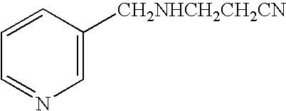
C1=CC([CH2NHCH2CH2CN])=CN=C1
